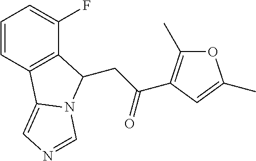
C1=CC2=C(C(F)=C1)C(CC(=O)C1=C(C)OC(C)=C1)N1C2=CN=C1
